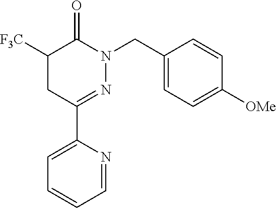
C1([F3C])CC(C2=CC=CC=N2)=NN(CC2=CC=C([OMe])C=C2)C1=O
